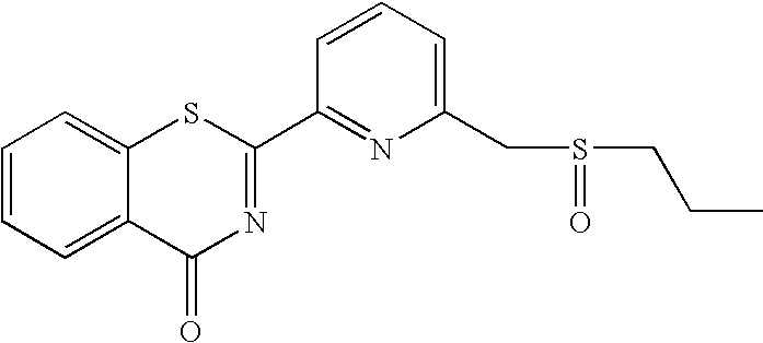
C1=CC=C(CS(CCC)=O)N=C1C1=NC(=O)C2=CC=CC=C2S1
